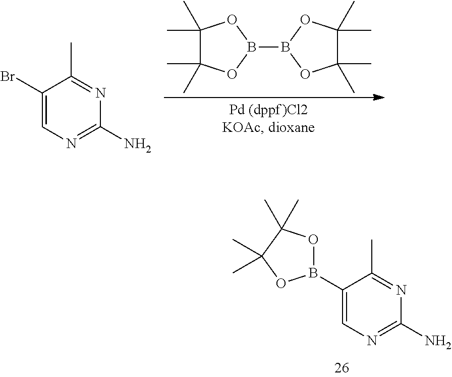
B1(B2OC(C)(C)C(C)(C)O2)OC(C)(C)C(C)(C)O1.C1(Br)=CN=C(N)N=C1C.C1(B2OC(C)(C)C(C)(C)O2)=CN=C(N)N=C1C
